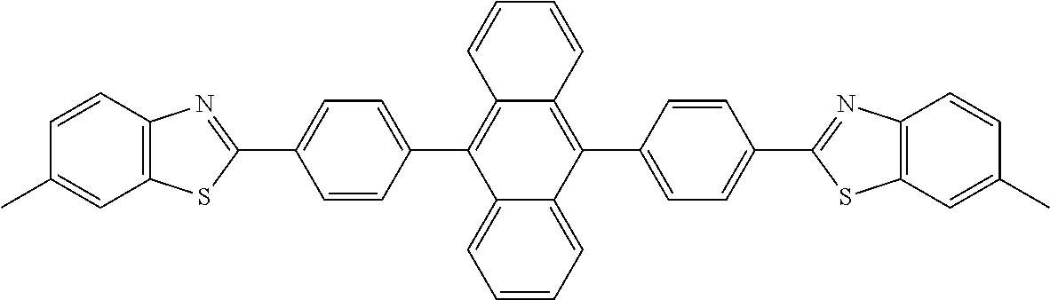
C12=CC=CC=C1C(C1=CC=C(C3=NC4=C(S3)C=C(C)C=C4)C=C1)=C1C(=C2C2=CC=C(C3=NC4=C(S3)C=C(C)C=C4)C=C2)C=CC=C1
